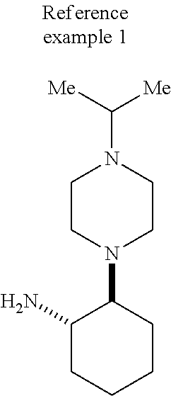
NC1CCCCC1N1CCN(C([Me])[Me])CC1
